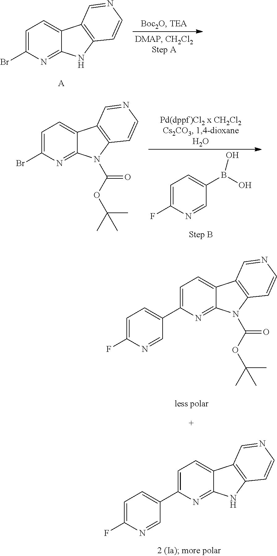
C1=C(C2=CC=C(F)N=C2)N=C2C(=C1)C1=C(N2C(OC(C)(C)C)=O)C=CN=C1.C1=C(Br)N=C2C(=C1)C1=C(N2)C=CN=C1.[A].C1=C(F)N=CC(B(O)O)=C1.C1=C(Br)N=C2C(=C1)C1=C(N2C(OC(C)(C)C)=O)C=CN=C1.C1=C(C2=CC=C(F)N=C2)N=C2C(=C1)C1=C(N2)C=CN=C1
